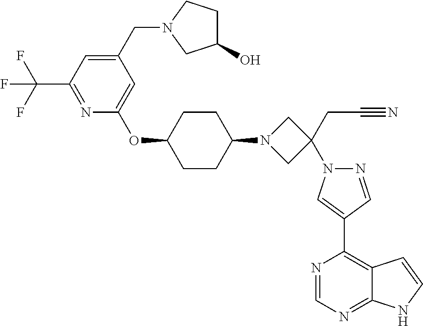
FC(F)(F)C1=NC(OC2CCC(N3CC(N4N=CC(C5=C6C(=NC=N5)NC=C6)=C4)(CC#N)C3)CC2)=CC(CN2CC(O)CC2)=C1
